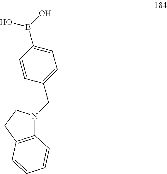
C1=CC(CN2C3=C(CC2)C=CC=C3)=CC=C1B(O)O
